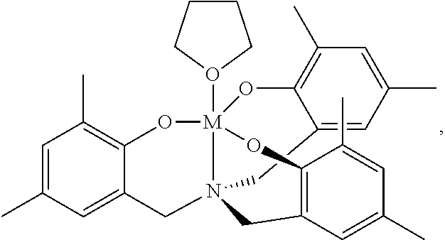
C1=C2C(=C(C)C=C1C)O[M]13(O4CCCC4)N(C2)(CC2=CC(C)=CC(C)=C2O1)CC1=C(O3)C(C)=CC(C)=C1
